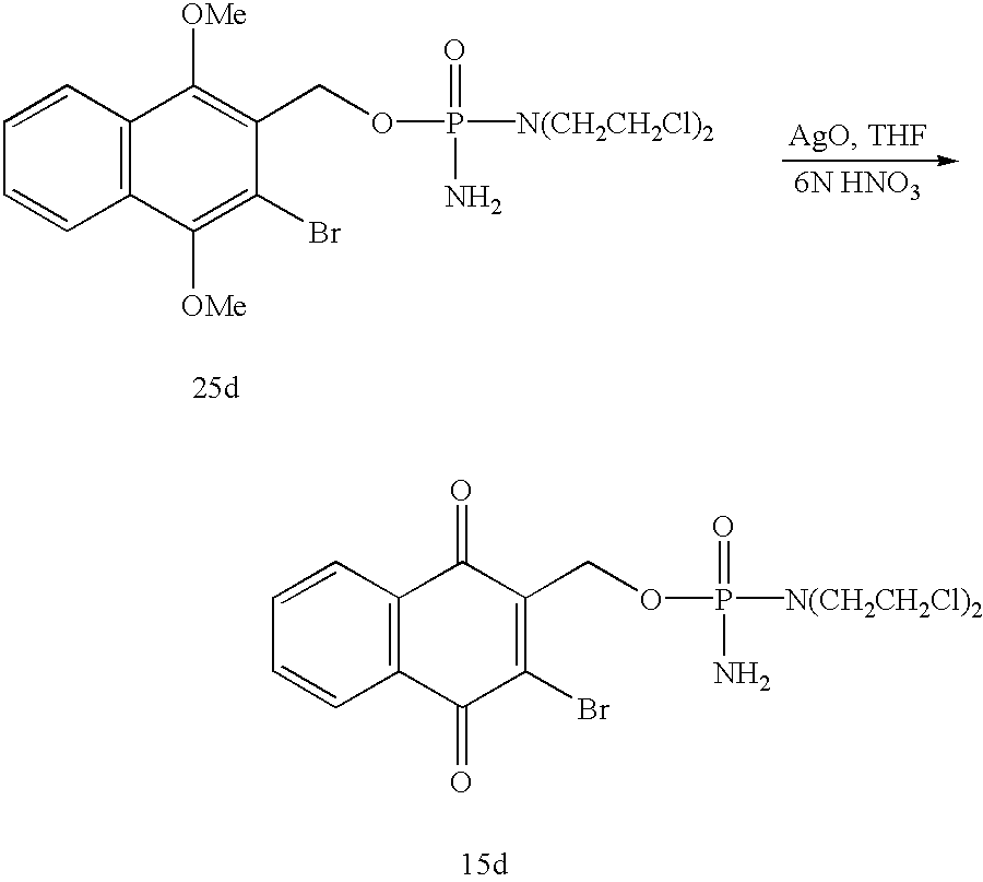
C1=CC=CC2=C1C([OMe])=C(COP(=O)([N(CH2CH2Cl)2])N)C(Br)=C2[OMe].C1=CC=CC2=C1C(=O)C(COP(=O)([N(CH2CH2Cl)2])N)=C(Br)C2=O
